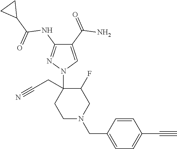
C1N(CC2=CC=C(C#C)C=C2)CC(F)C(CC#N)(N2C=C(C(=O)N)C(NC(=O)C3CC3)=N2)C1
